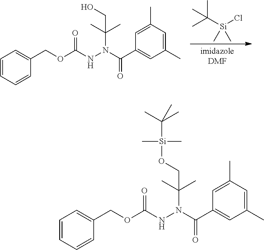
C1=CC=CC(COC(NN(C(C)(C)CO)C(C2=CC(C)=CC(C)=C2)=O)=O)=C1.CC([Si](Cl)(C)C)(C)C.C1=CC=CC(COC(NN(C(C)(C)CO[Si](C)(C)C(C)(C)C)C(C2=CC(C)=CC(C)=C2)=O)=O)=C1
